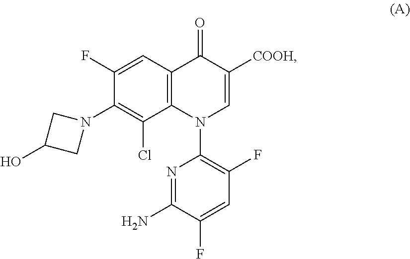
C12=C(C=C(F)C(N3CC(O)C3)=C1Cl)C(=O)C([COOH])=CN2C1=C(F)C=C(F)C(N)=N1
